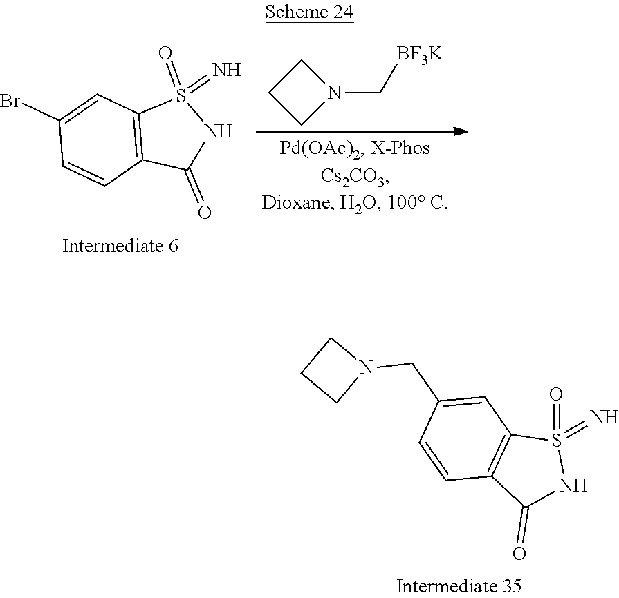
S1(=O)(=N)C2=C(C(=O)N1)C=CC(CN1CCC1)=C2.C1(Br)=CC2=C(C=C1)C(=O)NS2(=O)=N.C1CCN1C[BF3K]
